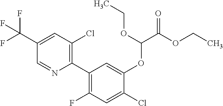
C1(C(F)(F)F)=CC(Cl)=C(C2=C(F)C=C(Cl)C(OC(C(OCC)=O)OCC)=C2)N=C1
